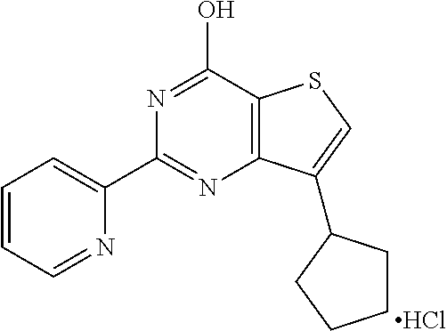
N1=C(O)C2=C(N=C1C1=CC=CC=N1)C(C1CCCC1)=CS2.Cl
